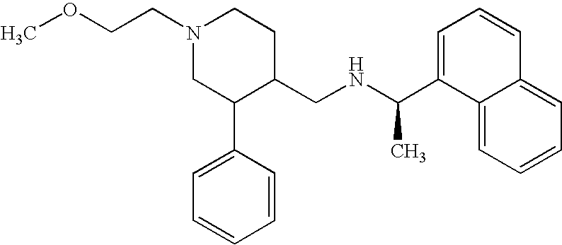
N1(CCOC)CC(C2=CC=CC=C2)C(CNC(C2=CC=CC3=CC=CC=C23)C)CC1
